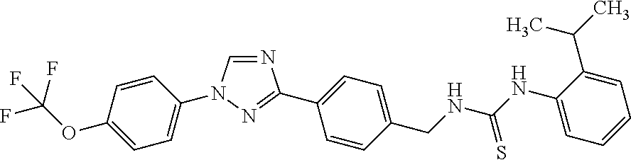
C1=C(OC(F)(F)F)C=CC(N2C=NC(C3=CC=C(CNC(NC4=CC=CC=C4C(C)C)=S)C=C3)=N2)=C1
